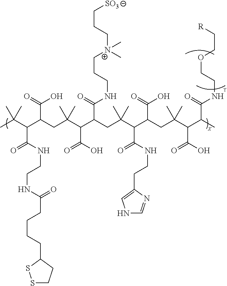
CC(C(C(CC(C(C(C(=O)NCCC[N+](CCC[SO3])(C)C)CC(C(C(CC(C(C(C)C(=O)NCCOCC[R])C(O)=O)(C)C)C(=O)O)C(NCCC1=CNC=N1)=O)(C)C)C(O)=O)(C)C)C(=O)O)C(NCCNC(CCCCC1SSCC1)=O)=O)(C)C
